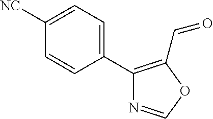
C1=C([NC])C=CC(C2=C(C=O)OC=N2)=C1
